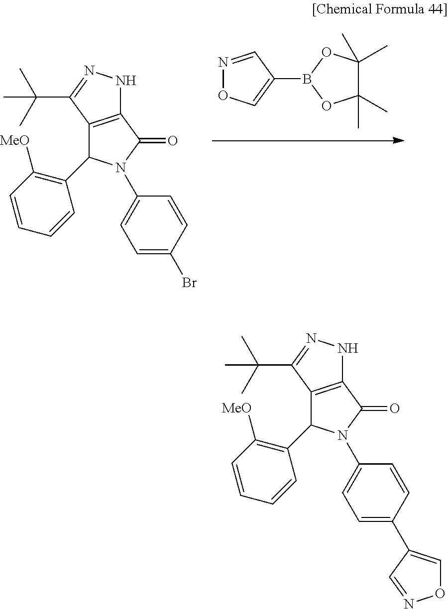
C12=C(C(=O)N(C3=CC=C(Br)C=C3)C1C1=C([MeO])C=CC=C1)NN=C2C(C)(C)C.N1=CC(B2OC(C)(C)C(C)(C)O2)=CO1.C12=C(C(=O)N(C3=CC=C(C4=CON=C4)C=C3)C1C1=C([MeO])C=CC=C1)NN=C2C(C)(C)C
